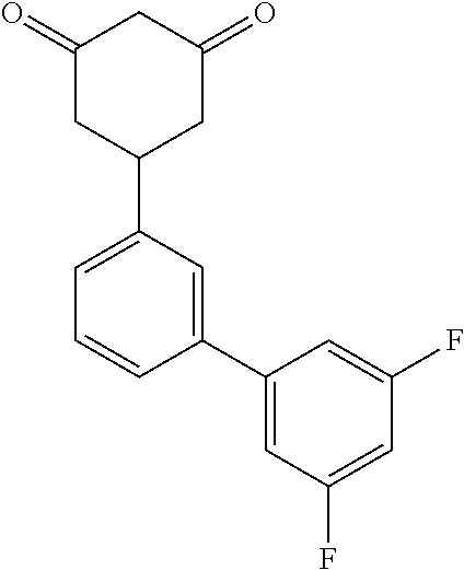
C1(=O)CC(C2=CC=CC(C3=CC(F)=CC(F)=C3)=C2)CC(=O)C1
